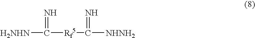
[H2NHN]C([Rf5]C(=N)[NHNH2])=N
